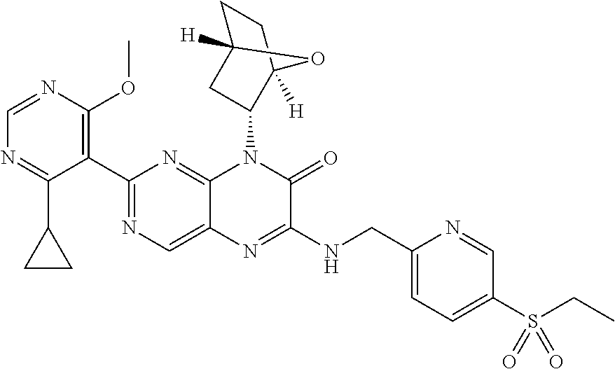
C1=NC(OC)=C(C2=NC=C3C(=N2)N(C2CC4([H])CCC2([H])O4)C(=O)C(NCC2=CC=C(S(=O)(=O)CC)C=N2)=N3)C(C2CC2)=N1
